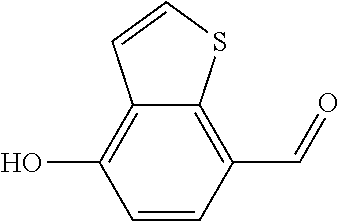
C1=CC(C=O)=C2C(=C1O)C=CS2
